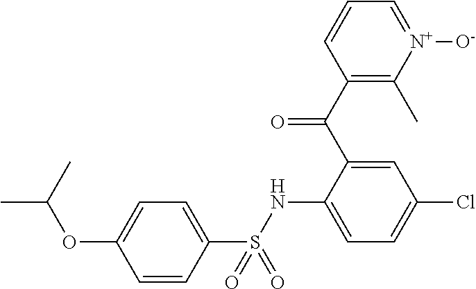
C1=CC(S(NC2=CC=C(Cl)C=C2C(C2=C(C)[N+]([O-])=CC=C2)=O)(=O)=O)=CC=C1OC(C)C
